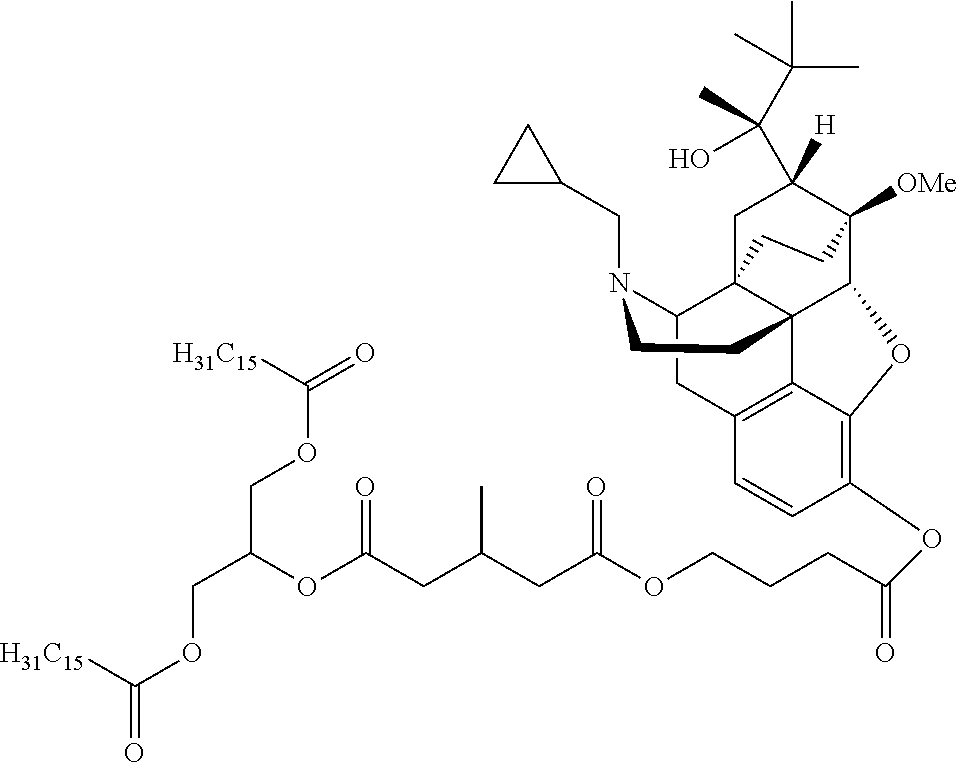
O(C1=C2C3=C(C=C1)CC1C45C3(C(C([OMe])(C([H])(C(C(C)(C)C)(C)O)C4)CC5)O2)CCN1CC1CC1)C(CCCOC(CC(CC(=O)OC(COC([H31C15])=O)COC([H31C15])=O)C)=O)=O
